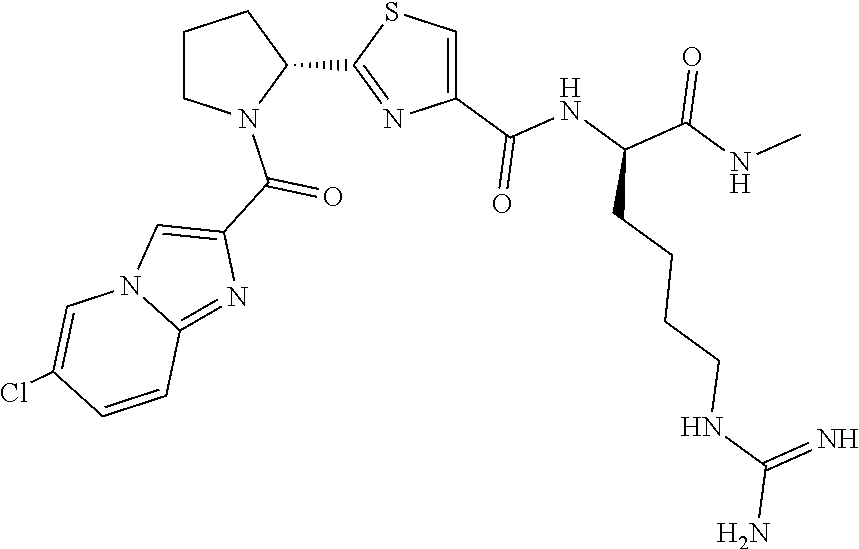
C1CN(C(C2=CN3C(=N2)C=CC(Cl)=C3)=O)C(C2=NC(C(NC(C(NC)=O)CCCCNC(N)=N)=O)=CS2)C1
